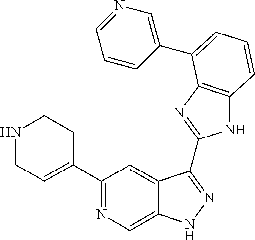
C1(C2=NC=C3C(=C2)C(C2=NC4=C(N2)C=CC=C4C2=CN=CC=C2)=NN3)=CCNCC1
